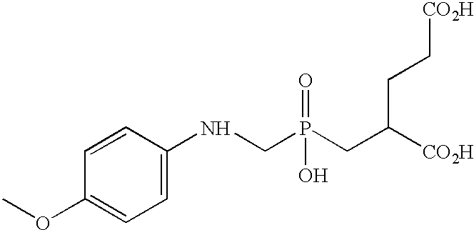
P(=O)(O)(CC([CO2H])CC[CO2H])CNC1=CC=C(OC)C=C1
